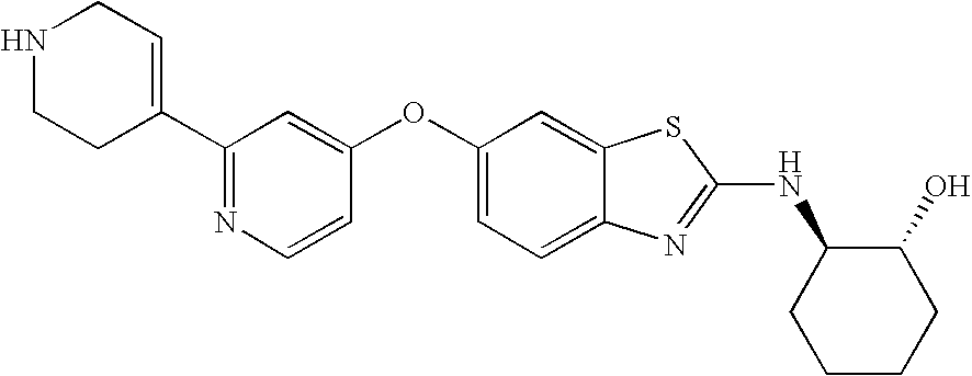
N1=C(C2=CCNCC2)C=C(OC2=CC=C3C(=C2)SC(NC2CCCCC2O)=N3)C=C1
